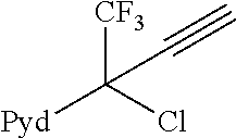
[CF3]C(Cl)([Pyd])C#C
